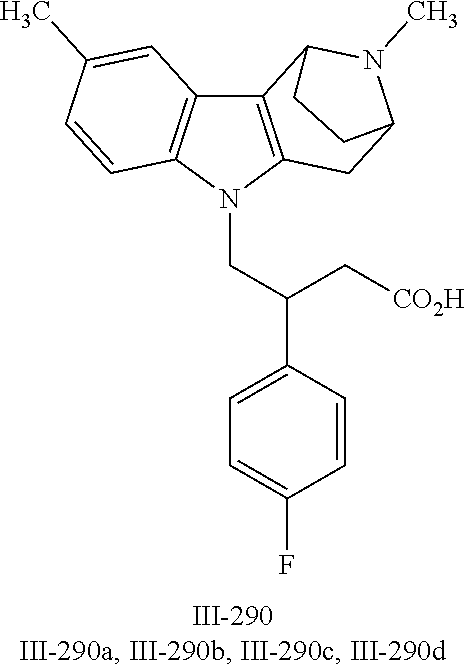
N1(CC(C2=CC=C(F)C=C2)C[CO2H])C2=C(C3=C1C=CC(C)=C3)C1N(C)C(C2)CC1
